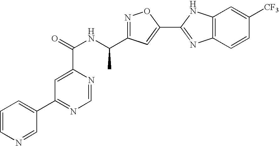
C1=CN=CC(C2=NC=NC(C(=O)NC(C3=NOC(C4=NC5=C(N4)C=C([CF3])C=C5)=C3)C)=C2)=C1
